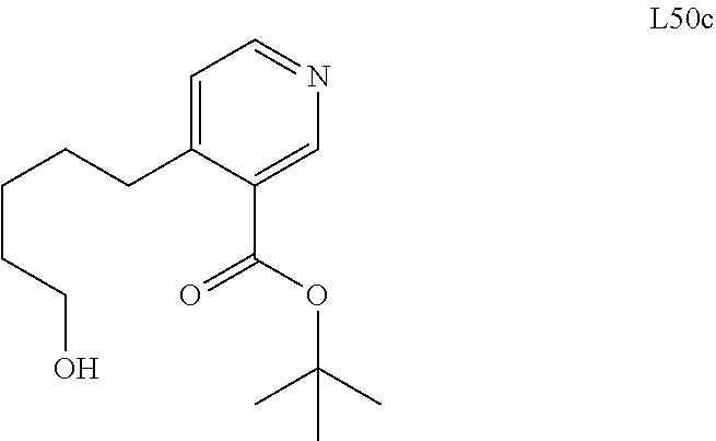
C1=C(CCCCCO)C(C(OC(C)(C)C)=O)=CN=C1
